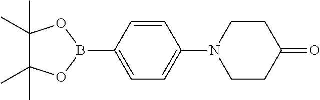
C1=CC(N2CCC(=O)CC2)=CC=C1B1OC(C)(C)C(C)(C)O1
